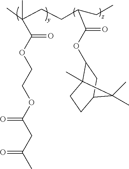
C(C)(CCC(C(OC1C2(C)CCC(C1)C2(C)C)=O)CC)(C(=O)OCCOC(CC(=O)C)=O)C
